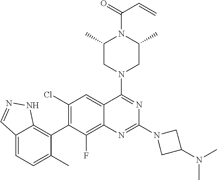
C12=CC=C(C)C(C3=C(Cl)C=C4C(=C3F)N=C(N3CC(N(C)C)C3)N=C4N3CC(C)N(C(=O)C=C)C(C)C3)=C1NN=C2
